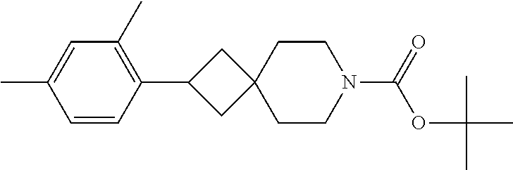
C1=CC(C2CC3(C2)CCN(C(=O)OC(C)(C)C)CC3)=C(C)C=C1C
